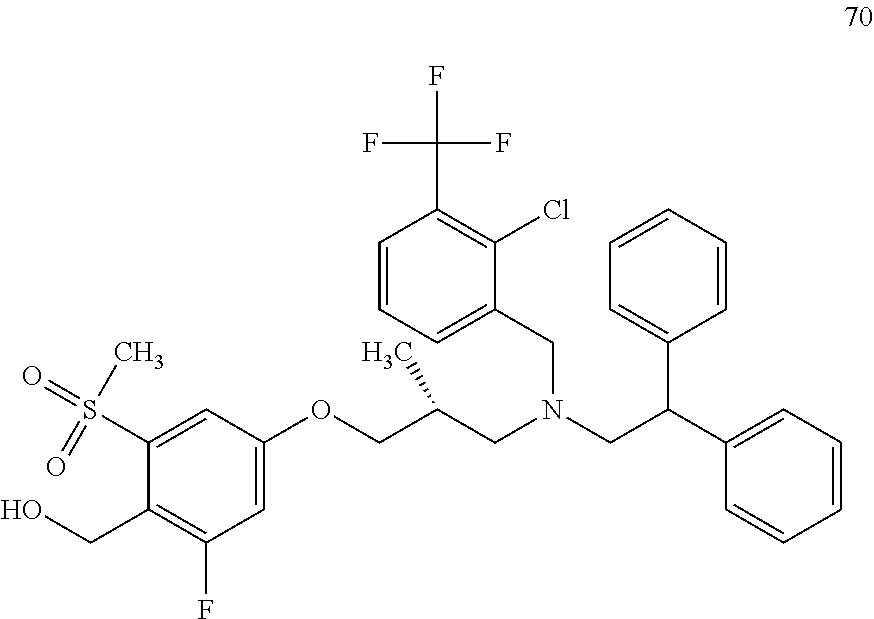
O(CC(CN(CC(C1=CC=CC=C1)C1=CC=CC=C1)CC1=CC=CC(C(F)(F)F)=C1Cl)C)C1=CC(F)=C(CO)C(S(C)(=O)=O)=C1
